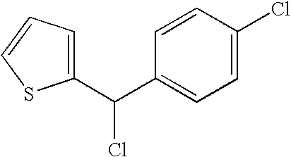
C1(C(C2=CC=C(Cl)C=C2)Cl)=CC=CS1
